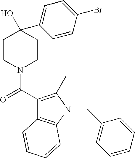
C1(C(=O)N2CCC(O)(C3=CC=C(Br)C=C3)CC2)=C(C)N(CC2=CC=CC=C2)C2=C1C=CC=C2
